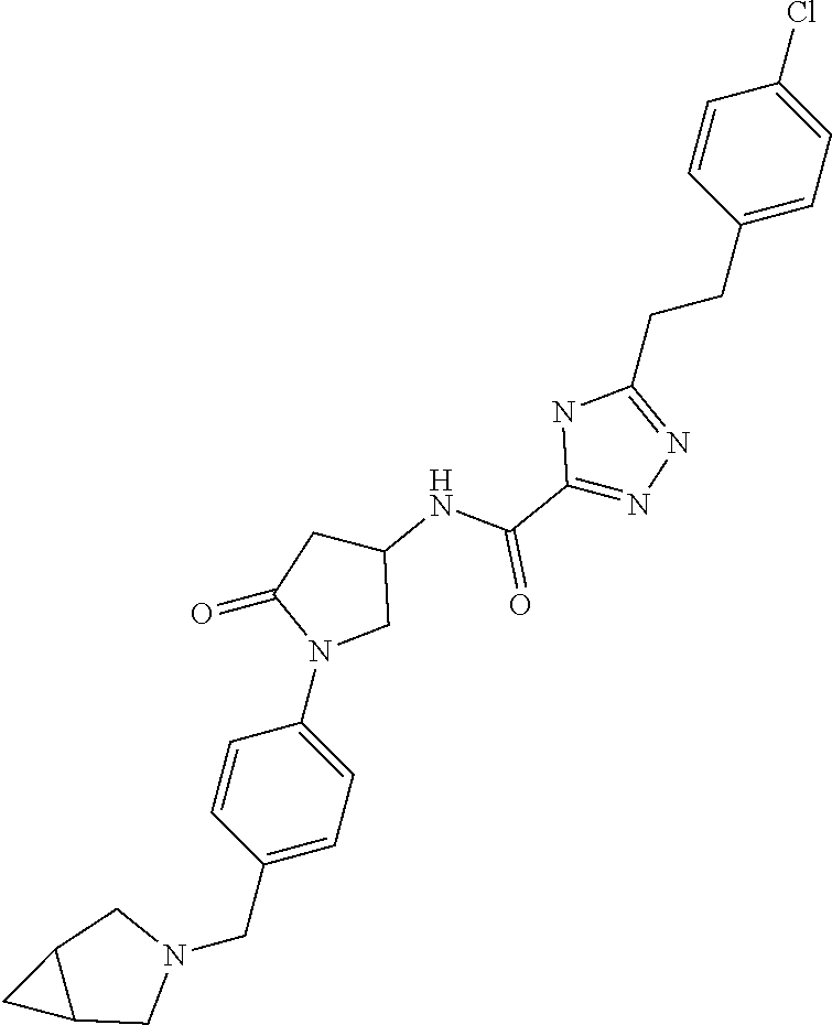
C1=CC(CCC2=NN=C(C(NC3CC(=O)N(C4=CC=C(CN5CC6C(C5)C6)C=C4)C3)=O)N2)=CC=C1Cl
